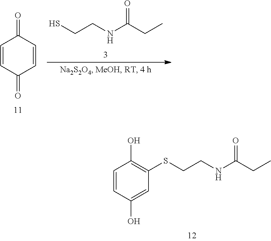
S(CCNC(CC)=O)C1=C(O)C=CC(O)=C1.C1=CC(=O)C=CC1=O.SCCNC(CC)=O
